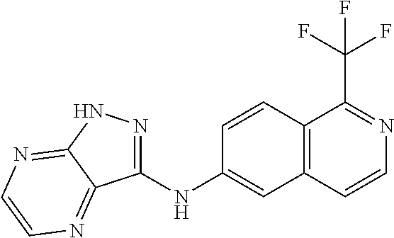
C1(NC2=CC3=C(C=C2)C(C(F)(F)F)=NC=C3)=NNC2=NC=CN=C12
